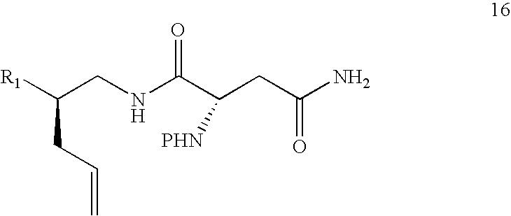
N(C(C(CC(N)=O)[PHN])=O)CC([R1])CC=C
